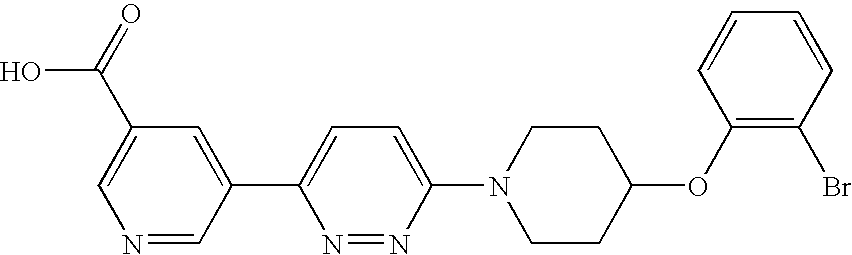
N1=CC(C2=CC=C(N3CCC(OC4=C(Br)C=CC=C4)CC3)N=N2)=CC(C(=O)O)=C1
